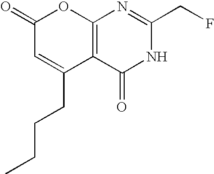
C12=C(C(=O)NC(CF)=N1)C(CCCC)=CC(=O)O2
